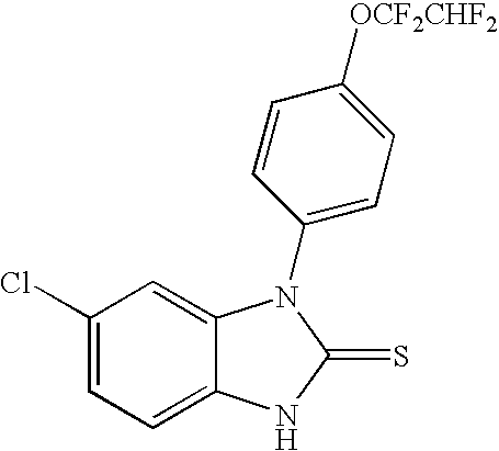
C1(Cl)=CC=C2C(=C1)N(C1=CC=C([OCF2CHF2])C=C1)C(=S)N2
